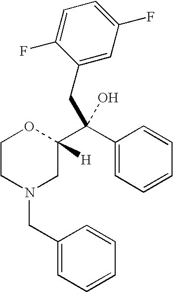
C1CN(CC2=CC=CC=C2)CC([H])(C(C2=CC=CC=C2)(CC2=CC(F)=CC=C2F)O)O1
